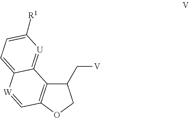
C1(C[V])C2=C(OC1)C=[W]C1=CC=C([R1])[U]=C21
